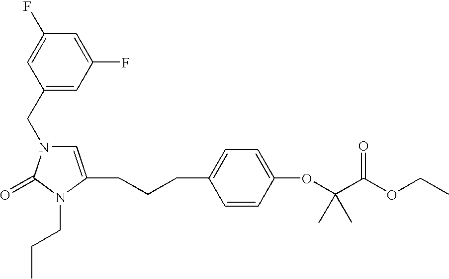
C1(CN2C=C(CCCC3=CC=C(OC(C(OCC)=O)(C)C)C=C3)N(CCC)C2=O)=CC(F)=CC(F)=C1
